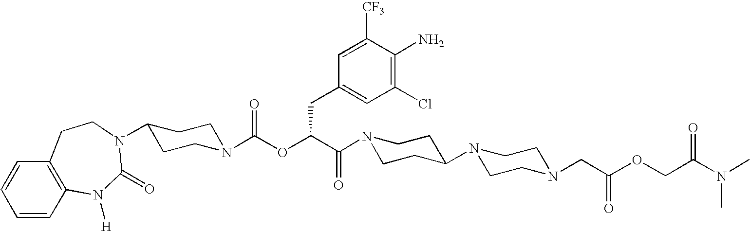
N1(C(C(OC(N2CCC(N3C(=O)N([H])C4=C(C=CC=C4)CC3)CC2)=O)CC2=CC(Cl)=C(N)C([CF3])=C2)=O)CCC(N2CCN(CC(OCC(N(C)C)=O)=O)CC2)CC1
